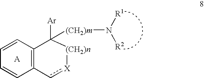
C1=CC2=C(C=C1)c[X][(CH2)n]C2([Ar])[(CH2)m]N([R1])[R2].[A]
